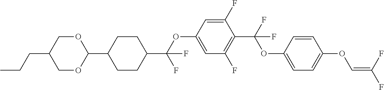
C1OC(C2CCC(C(OC3=CC(F)=C(C(F)(OC4=CC=C(OC=C(F)F)C=C4)F)C(F)=C3)(F)F)CC2)OCC1CCC
